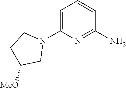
C1=C(N2CCC([MeO])C2)N=C(N)C=C1
